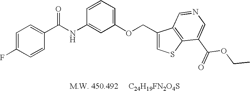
C1=CC=C(OCC2=CSC3=C2C=NC=C3C(=O)OCC)C=C1NC(=O)C1=CC=C(F)C=C1
